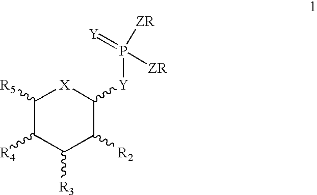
C1([R5])C([R4])C([R3])C([R2])C([Y]P([ZR])(=[Y])[ZR])[X]1
